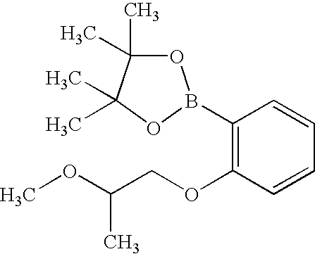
COC(COC1=C(B2OC(C)(C)C(C)(C)O2)C=CC=C1)C
